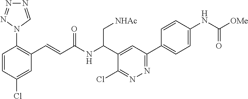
C1=CC(Cl)=CC(C=CC(NC(C2=CC(C3=CC=C(NC([OMe])=O)C=C3)=NN=C2Cl)C[NHAc])=O)=C1N1N=NN=C1
